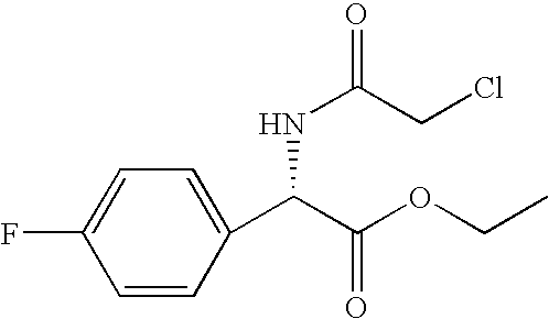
C1(F)=CC=C(C(C(OCC)=O)NC(CCl)=O)C=C1
